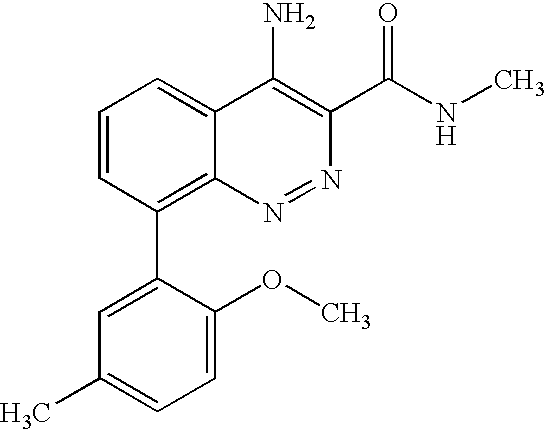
C1=CC(C2=CC(C)=CC=C2OC)=C2C(=C1)C(N)=C(C(NC)=O)N=N2
